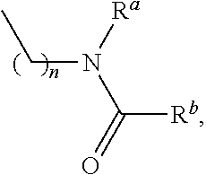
C(N([Ra])C(=O)[Rb])C
